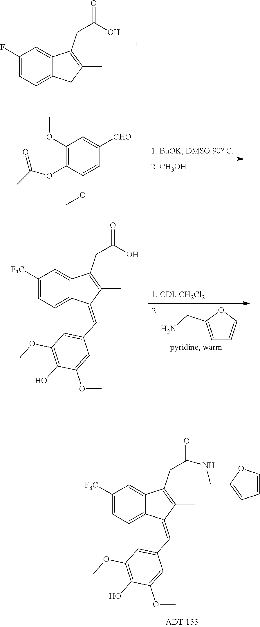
C1(F)=CC=C2C(=C1)C(CC(=O)O)=C(C)C2.C1(OC)=C(OC(C)=O)C(OC)=CC([CHO])=C1.C1([F3C])=CC=C2C(=C1)C(CC(=O)NCC1=CC=CO1)=C(C)C2=CC1=CC(OC)=C(O)C(OC)=C1.C1([F3C])=CC=C2C(=C1)C(CC(=O)O)=C(C)C2=CC1=CC(OC)=C(O)C(OC)=C1.C1=C(CN)OC=C1
